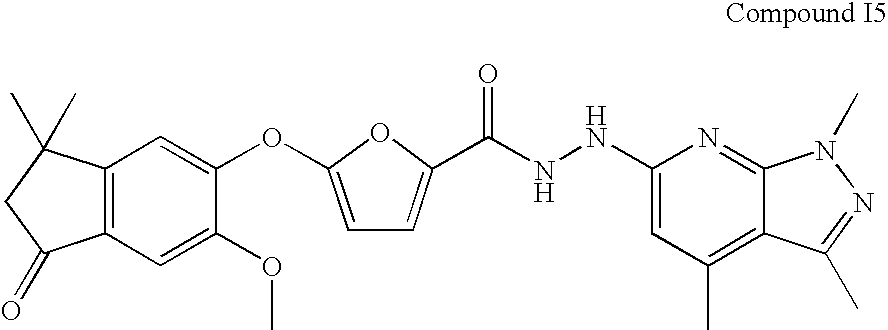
C12=C(C=C(OC)C(OC3=CC=C(C(NNC4=CC(C)=C5C(=N4)N(C)N=C5C)=O)O3)=C1)C(=O)CC2(C)C
